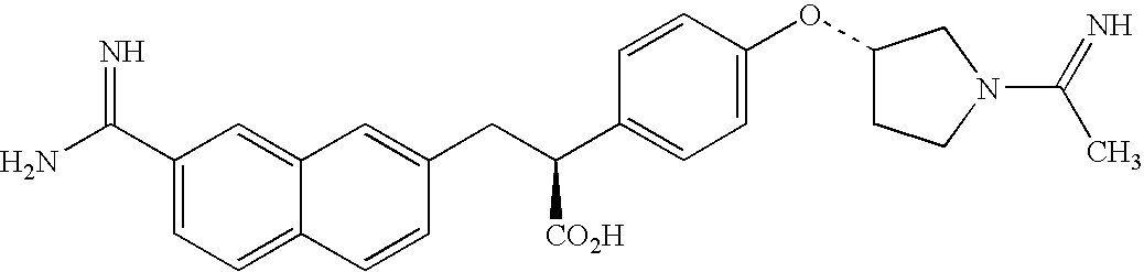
NC(C1=CC=C2C(=C1)C=C(CC(C1=CC=C(OC3CCN(C(=N)C)C3)C=C1)[CO2H])C=C2)=N
